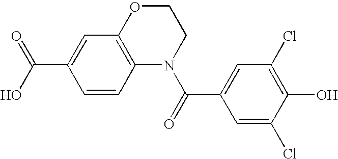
C1=CC2=C(C=C1C(=O)O)OCCN2C(=O)C1=CC(Cl)=C(O)C(Cl)=C1
